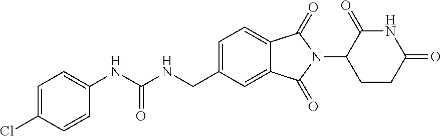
N(C(NCC1=CC=C2C(=C1)C(=O)N(C1CCC(=O)NC1=O)C2=O)=O)C1=CC=C(Cl)C=C1
